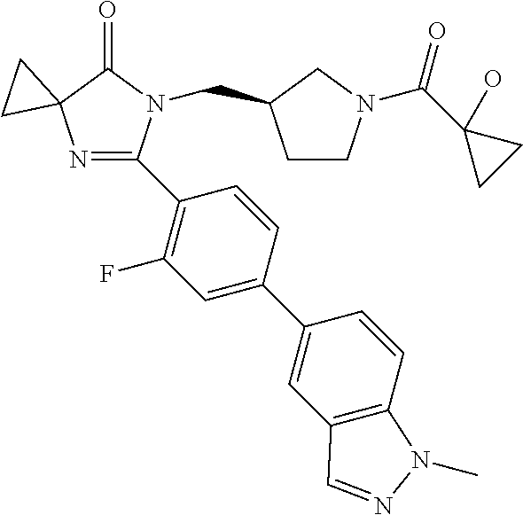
N1=C(C2=C(F)C=C(C3=CC4=C(C=C3)N(C)N=C4)C=C2)N(CC2CCN(C(C3(O)CC3)=O)C2)C(=O)C12CC2
